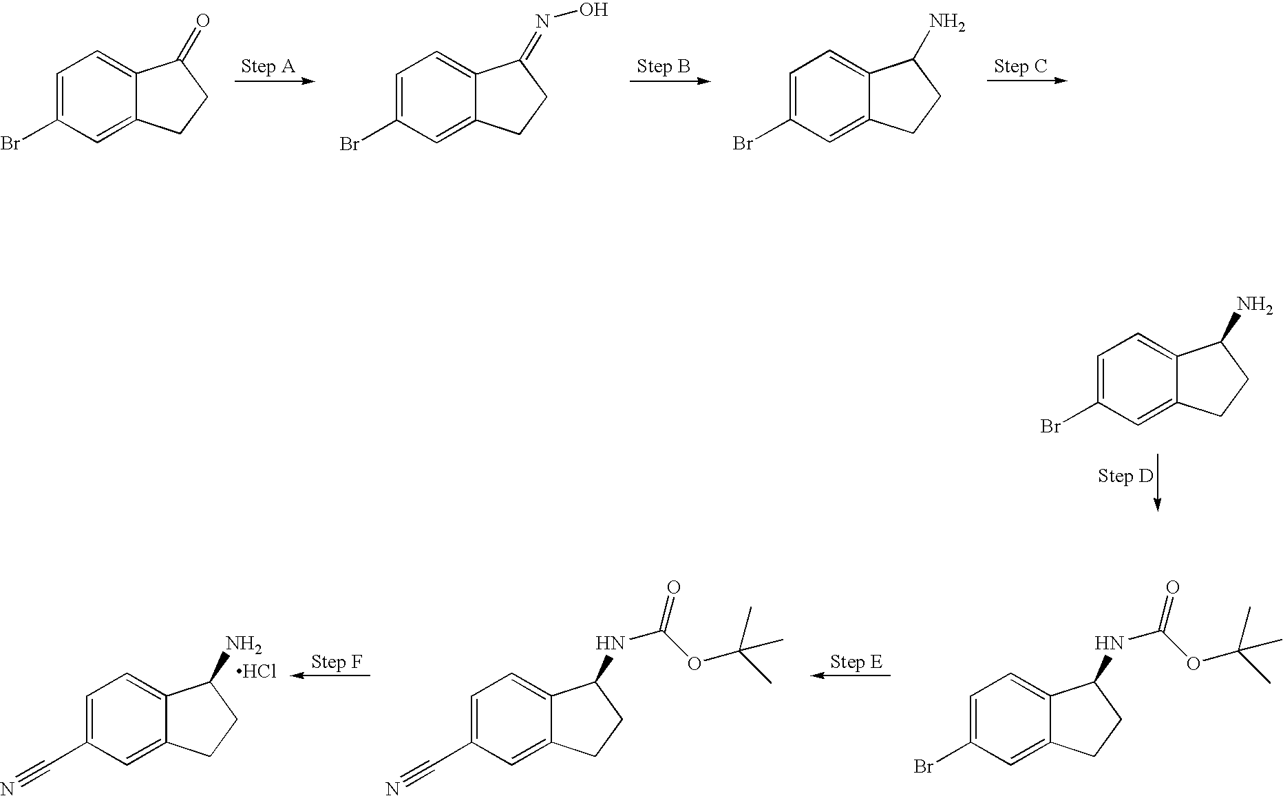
C1=C(Br)C=C2C(=C1)C(=O)CC2.C1=C(Br)C=C2C(=C1)C(=NO)CC2.C1=C(Br)C=C2C(=C1)C(N)CC2.C1=C(Br)C=C2C(=C1)C(N)CC2.C1=C(Br)C=C2C(=C1)C(NC(=O)OC(C)(C)C)CC2.C1=C(C#N)C=C2C(=C1)C(NC(=O)OC(C)(C)C)CC2.C1=C(C#N)C=C2C(=C1)C(N)CC2.Cl
